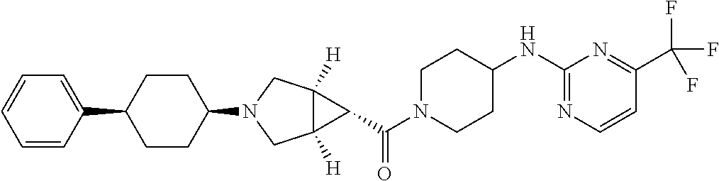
C1(C2CCC(N3CC4([H])C([H])(C3)C4C(N3CCC(NC4=NC=CC(C(F)(F)F)=N4)CC3)=O)CC2)=CC=CC=C1
